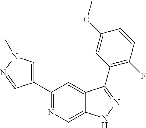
C1(C2=CN(C)N=C2)=NC=C2C(=C1)C(C1=C(F)C=CC(OC)=C1)=NN2
